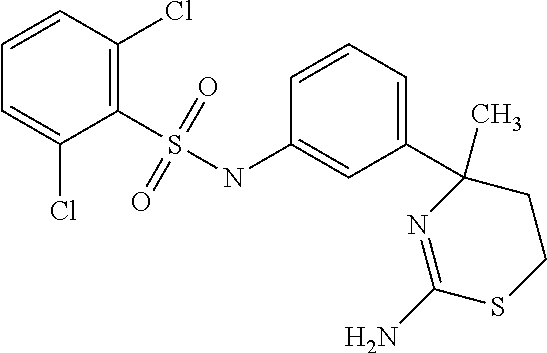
C1=CC(Cl)=C(S(NC2=CC(C3(C)N=C(N)SCC3)=CC=C2)(=O)=O)C(Cl)=C1
